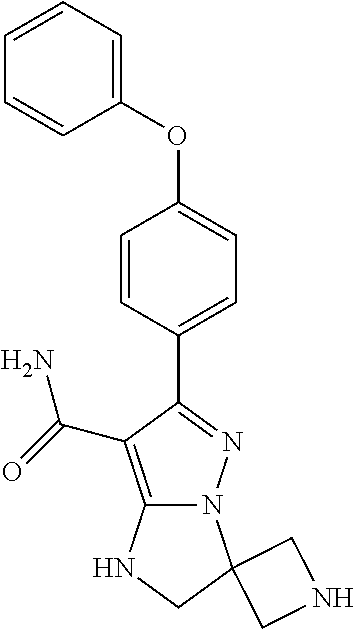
C1=CC=C(OC2=CC=C(C3=NN4C(=C3C(=O)N)NCC43CNC3)C=C2)C=C1
